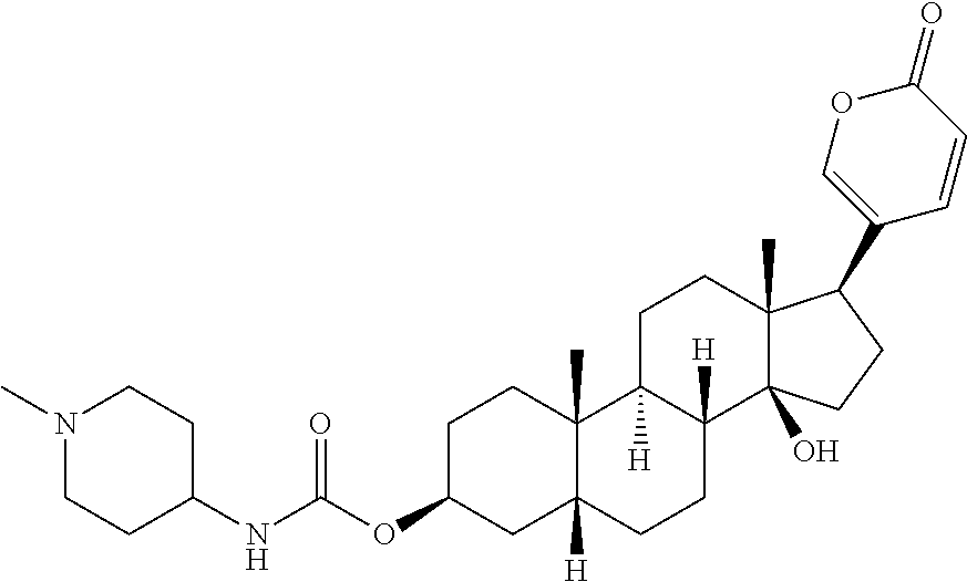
C1C(OC(NC2CCN(C)CC2)=O)CC2([H])C(C)(C1)C1([H])C([H])(CC2)C2(O)C(C)(CC1)C(C1=COC(=O)C=C1)CC2
